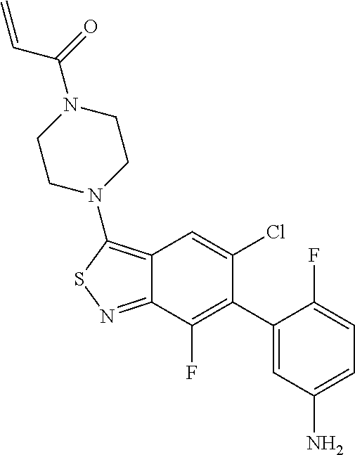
C12=C(N3CCN(C(=O)C=C)CC3)SN=C1C(F)=C(C1=CC(N)=CC=C1F)C(Cl)=C2
